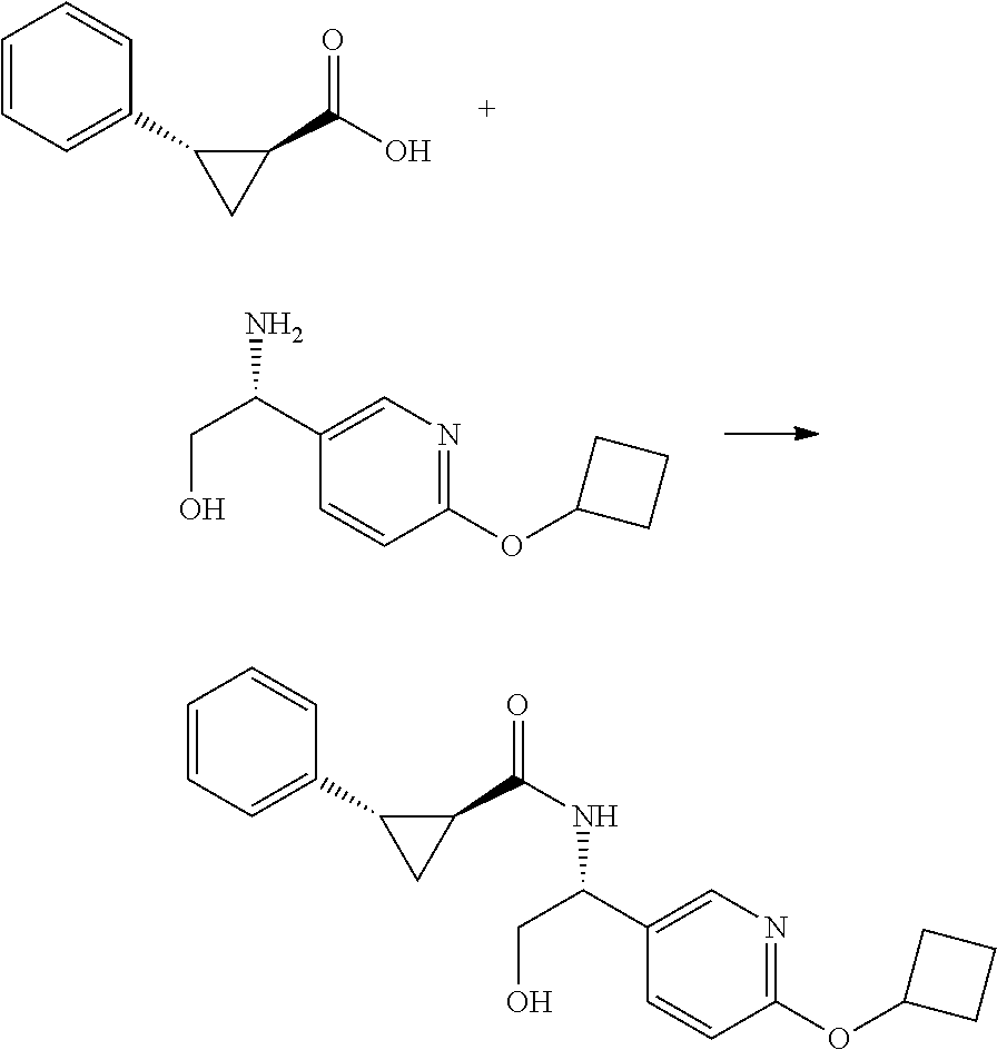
OCC(C1=CN=C(OC2CCC2)C=C1)N.C1=CC=C(C2CC2C(O)=O)C=C1.C1=CC=C(C2CC2C(=O)NC(CO)C2=CN=C(OC3CCC3)C=C2)C=C1
